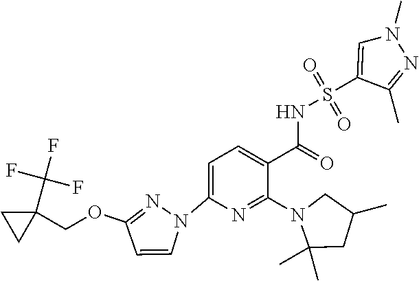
C1=C(N2C=CC(OCC3(C(F)(F)F)CC3)=N2)N=C(N2C(C)(C)CC(C)C2)C(C(=O)NS(=O)(=O)C2=CN(C)N=C2C)=C1
